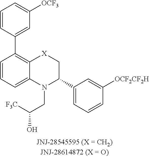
C1=CC(C2=C3C(=CC=C2)N(CC([F3C])O)C(C2=CC=CC([OCF2CF2H])=C2)C[X]3)=CC([OCF3])=C1
